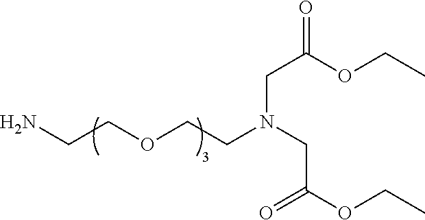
C(C(OCC)=O)N(CC(OCC)=O)CCOCCN
